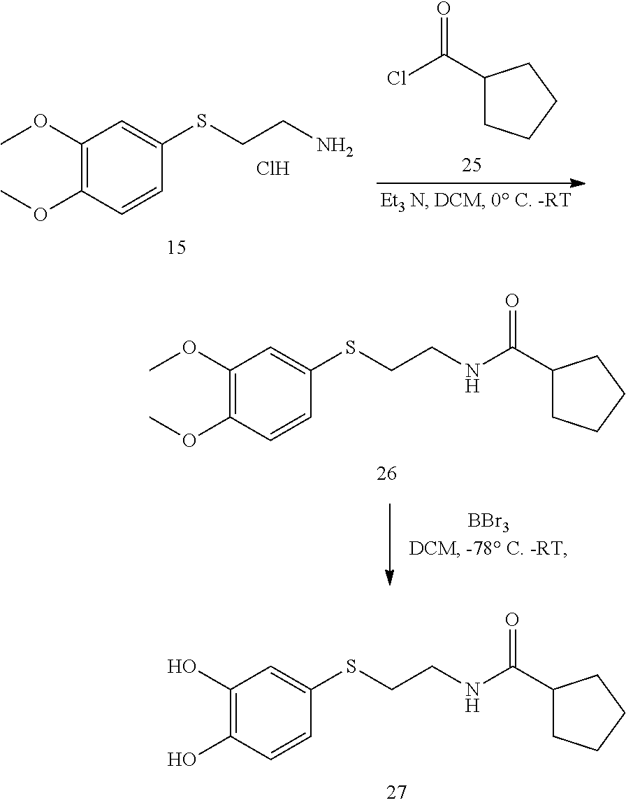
C1(OC)=C(OC)C=CC(SCCN)=C1.Cl.ClC(=O)C1CCCC1.C1(OC)=C(OC)C=CC(SCCNC(=O)C2CCCC2)=C1.C1(O)=C(O)C=CC(SCCNC(=O)C2CCCC2)=C1
